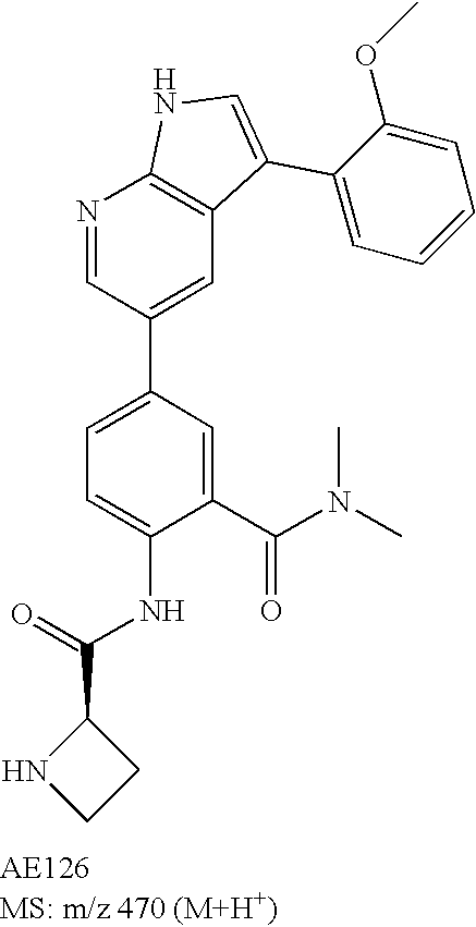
N1=CC(C2=CC=C(NC(C3NCC3)=O)C(C(N(C)C)=O)=C2)=CC2=C1NC=C2C1=CC=CC=C1OC
